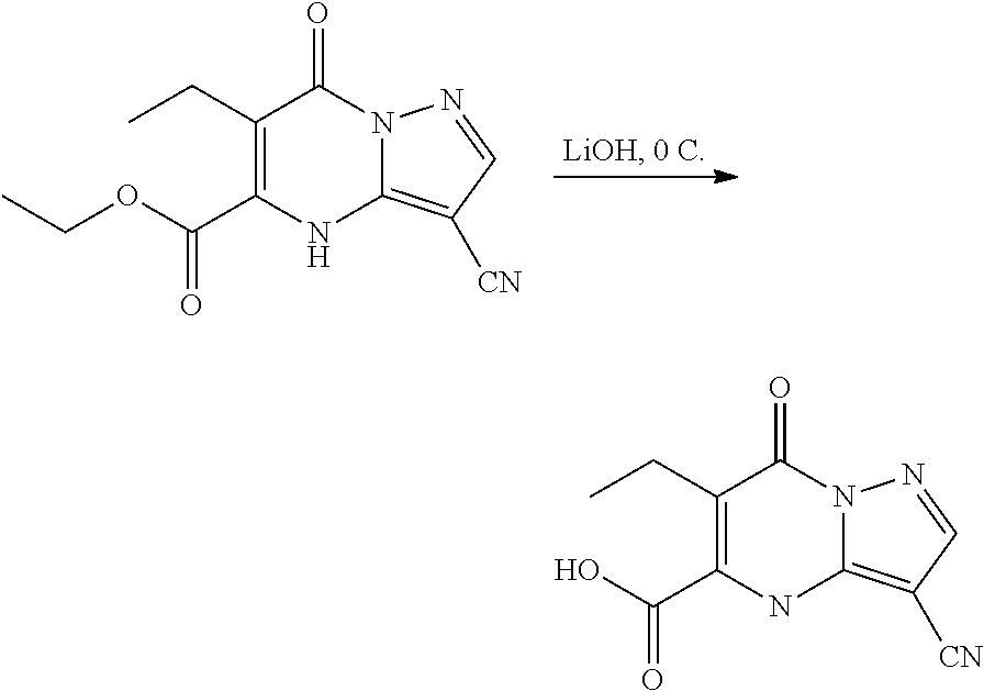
CCC1=C(C(OCC)=O)NC2=C([CN])C=NN2C1=O.CCC1=C(C(O)=O)NC2=C([CN])C=NN2C1=O
